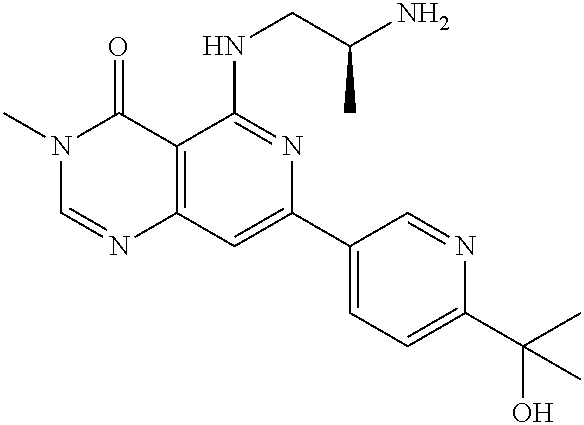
C12=C(C=C(C3=CC=C(C(C)(O)C)N=C3)N=C1NCC(N)C)N=CN(C)C2=O
